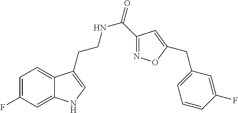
C12=CC(F)=CC=C1C(CCNC(=O)C1=NOC(CC3=CC=CC(F)=C3)=C1)=CN2
